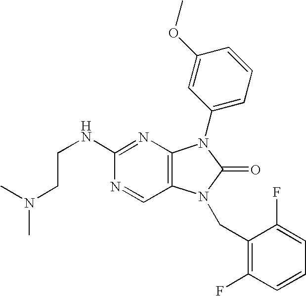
CN(CCNC1=NC2=C(C=N1)N(CC1=C(F)C=CC=C1F)C(=O)N2C1=CC=CC(OC)=C1)C
